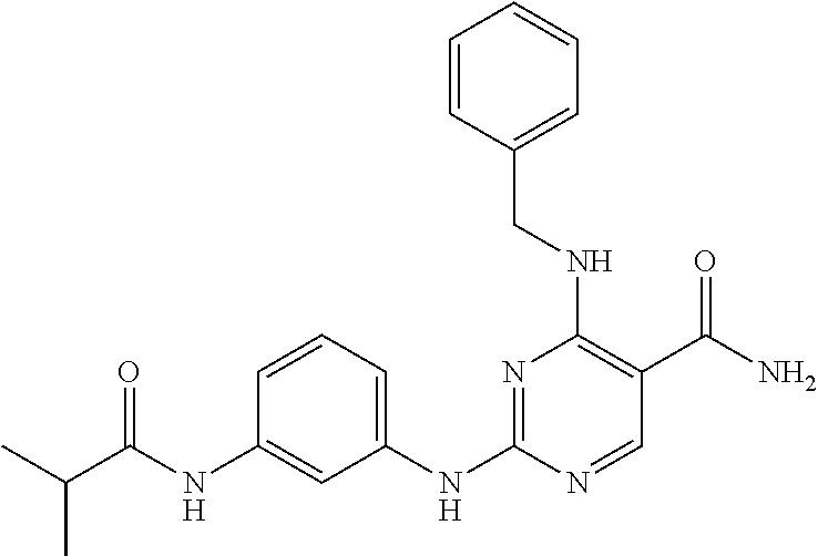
C1(NC2=NC(NCC3=CC=CC=C3)=C(C(=O)N)C=N2)=CC=CC(NC(=O)C(C)C)=C1
